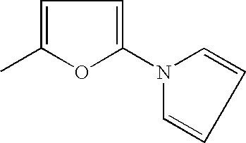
C1=C(C)OC(N2C=CC=C2)=C1
